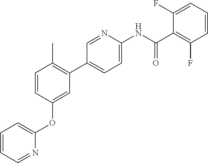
C1=CC(OC2=CC=CC=N2)=CC(C2=CC=C(NC(C3=C(F)C=CC=C3F)=O)N=C2)=C1C
